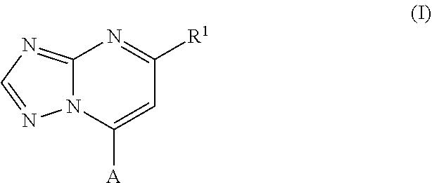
C12=NC=NN1C([A])=CC([R1])=N2
